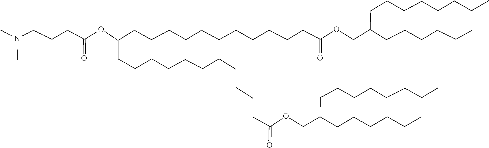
CN(CCCC(OC(CCCCCCCCCCCC(OCC(CCCCCC)CCCCCCCC)=O)CCCCCCCCCCCC(OCC(CCCCCC)CCCCCCCC)=O)=O)C
